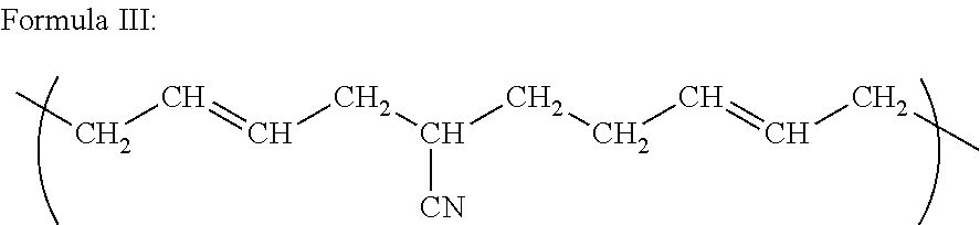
CCC=CCC(CCC=CCC)[CN]
